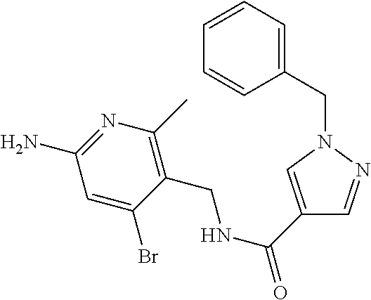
C1(C(=O)NCC2=C(C)N=C(N)C=C2Br)=CN(CC2=CC=CC=C2)N=C1
